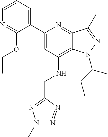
C1=CC=C(C2=CC(NCC3=NN(C)N=N3)=C3C(=N2)C(C)=NN3C(CC)C)C(OCC)=N1
